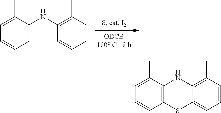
C1=C(C)C(NC2=C(C)C=CC=C2)=CC=C1.C1=C(C)C2=C(C=C1)SC1=CC=CC(C)=C1N2
